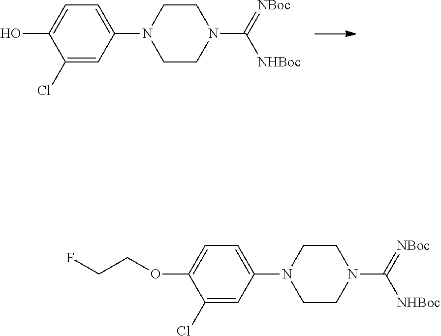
C1(Cl)=CC(N2CCN(C(=[NBoc])[NHBoc])CC2)=CC=C1O.C1(Cl)=CC(N2CCN(C(=[NBoc])[NHBoc])CC2)=CC=C1OCCF
